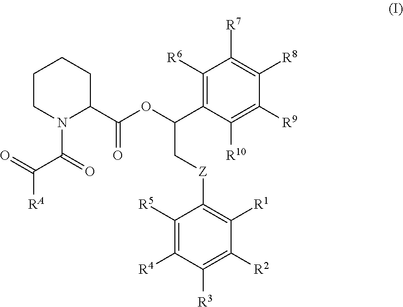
C1CN(C(=O)C(=O)[RA])C(C(OC(C2=C([R6])C([R7])=C([R8])C([R9])=C2[R10])C[Z]C2=C([R1])C([R2])=C([R3])C([R4])=C2[R5])=O)CC1
